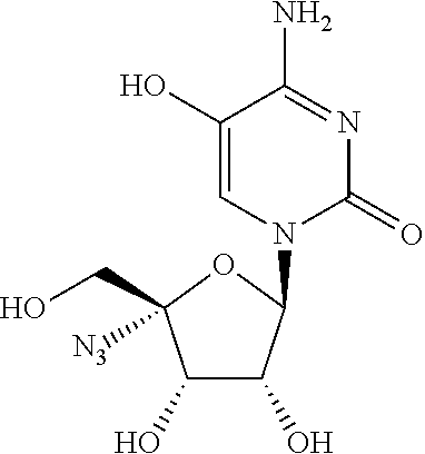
C1(O)=CN(C2C(O)C(O)C(CO)([N3])O2)C(=O)N=C1N
